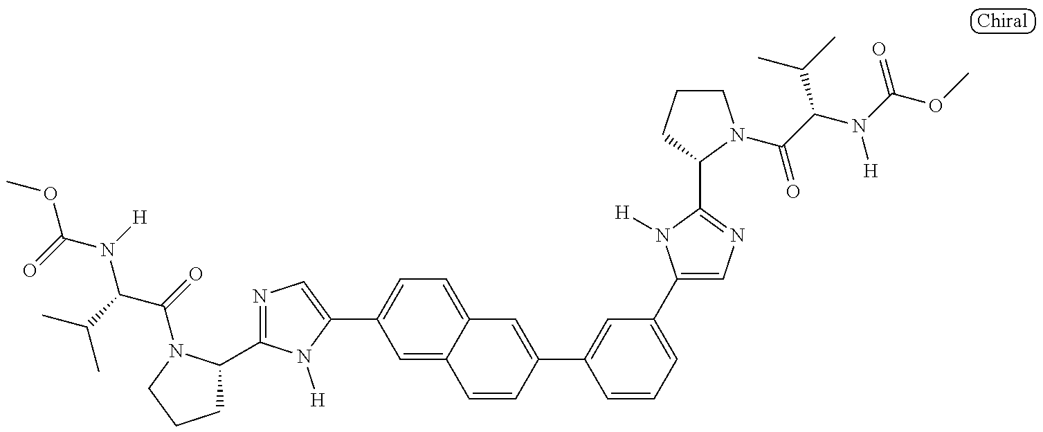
COC(=O)N([H])C(C(C)C)C(=O)N1C(C2=NC=C(C3=CC=C4C(=C3)C=CC(C3=CC(C5=CN=C(C6CCCN6C(C(N([H])C(=O)OC)C(C)C)=O)N5[H])=CC=C3)=C4)N2[H])CCC1
